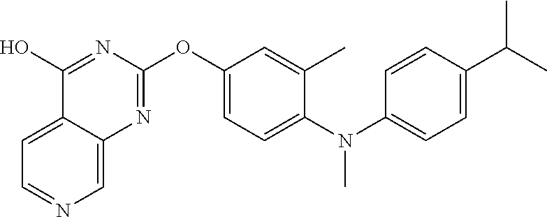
C12=CC=NC=C1N=C(OC1=CC=C(N(C3=CC=C(C(C)C)C=C3)C)C(C)=C1)N=C2O
